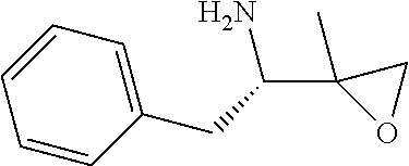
C1=CC=C(CC(N)C2(C)CO2)C=C1
